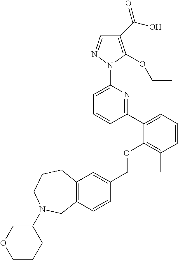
C1(C(O)=O)=C(OCC)N(C2=CC=CC(C3=CC=CC(C)=C3OCC3=CC4=C(C=C3)CN(C3COCCC3)CCC4)=N2)N=C1
